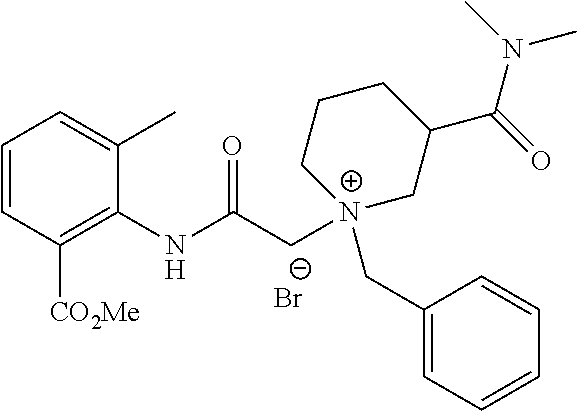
C1=CC([CO2Me])=C(NC(C[N+]2(CC3=CC=CC=C3)CC(C(=O)N(C)C)CCC2)=O)C(C)=C1.[Br-]
